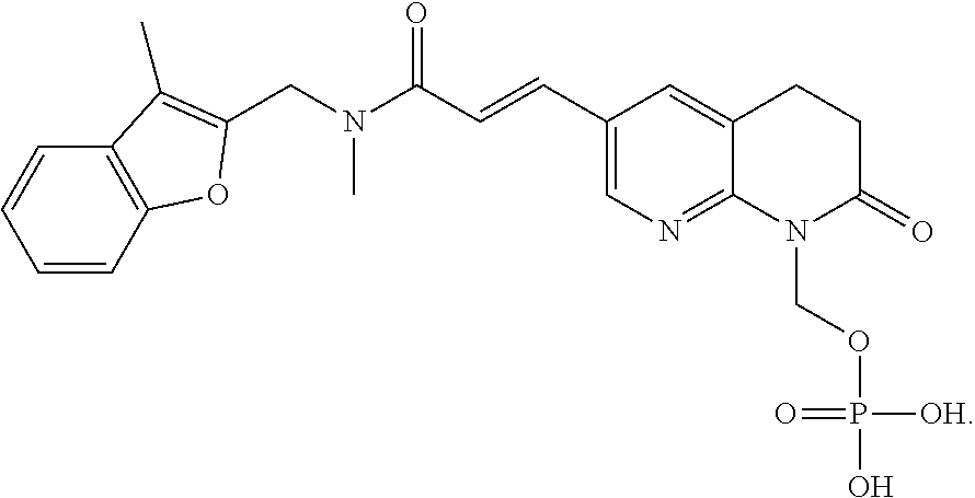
C1(C=CC(N(CC2=C(C)C3=C(C=CC=C3)O2)C)=O)=CN=C2C(=C1)CCC(=O)N2COP(=O)([OH])O
